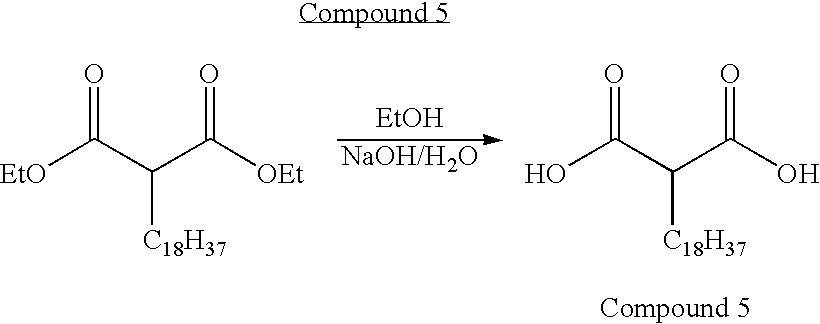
[EtOH].[EtO]C(=O)C(C([OEt])=O)[C18H37].OC(=O)C(C(O)=O)[C18H37]
